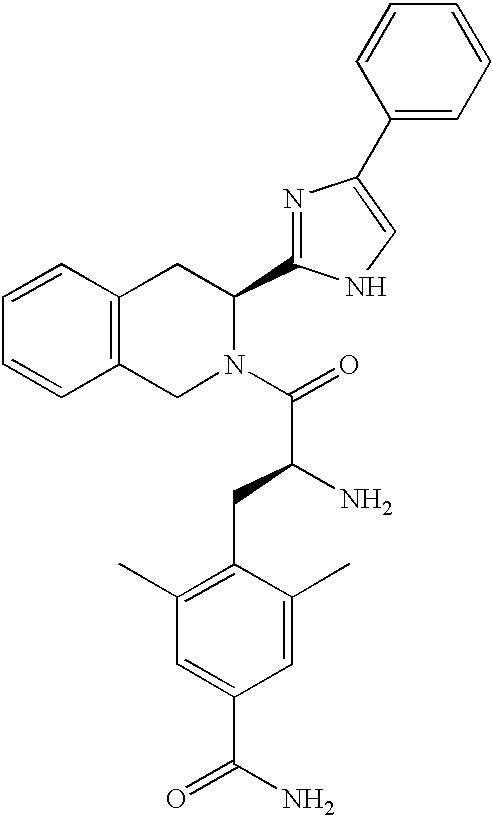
C1(C2=CNC(C3CC4=C(CN3C(=O)C(N)CC3=C(C)C=C(C(N)=O)C=C3C)C=CC=C4)=N2)=CC=CC=C1
